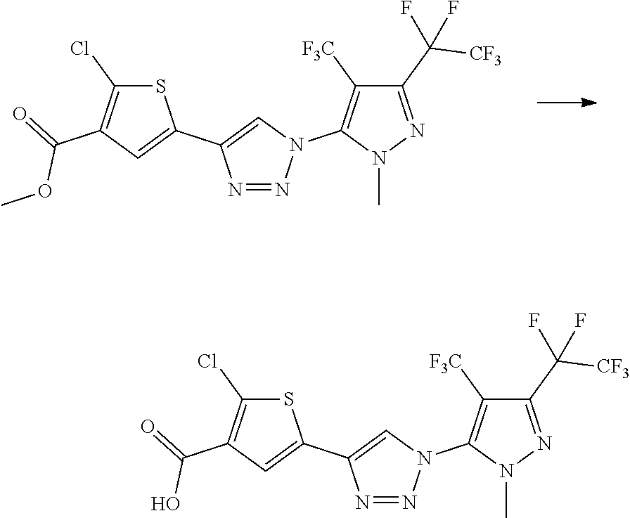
S1C(Cl)=C(C(=O)OC)C=C1C1=CN(C2=C([F3C])C(C(F)([CF3])F)=NN2C)N=N1.S1C(Cl)=C(C(=O)O)C=C1C1=CN(C2=C([F3C])C(C(F)([CF3])F)=NN2C)N=N1
